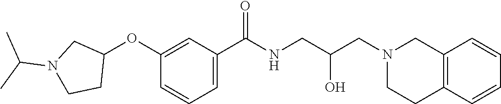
C1(OC2CN(C(C)C)CC2)=CC(C(NCC(CN2CCC3=C(C2)C=CC=C3)O)=O)=CC=C1
